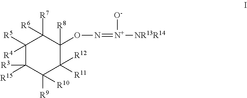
C1([R5])([R4])C([R15])([R3])C([R9])([R10])C([R11])([R12])C(ON=[N+]([NR13R14])[O-])([R8])C1([R7])[R6]
